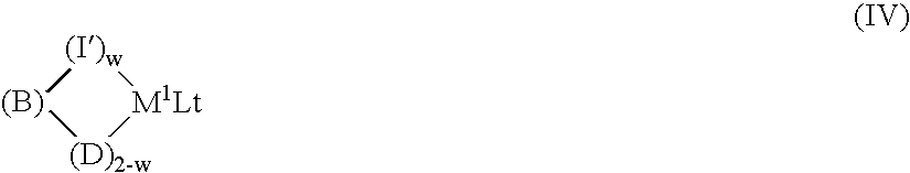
[(B)]1[(D)2-w][M1Lt][(I)w]1
